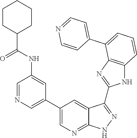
C1=NC=C(C2=CN=C3C(=C2)C(C2=NC4=C(N2)C=CC=C4C2=CC=NC=C2)=NN3)C=C1NC(C1CCCCC1)=O
